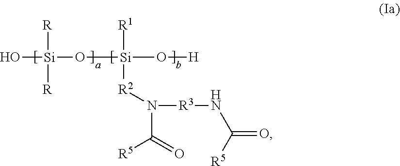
O[Si]([R])([R])O[Si]([R1])([R2]N(C(=O)[R5])[R3]NC([R5])=O)O[H]
